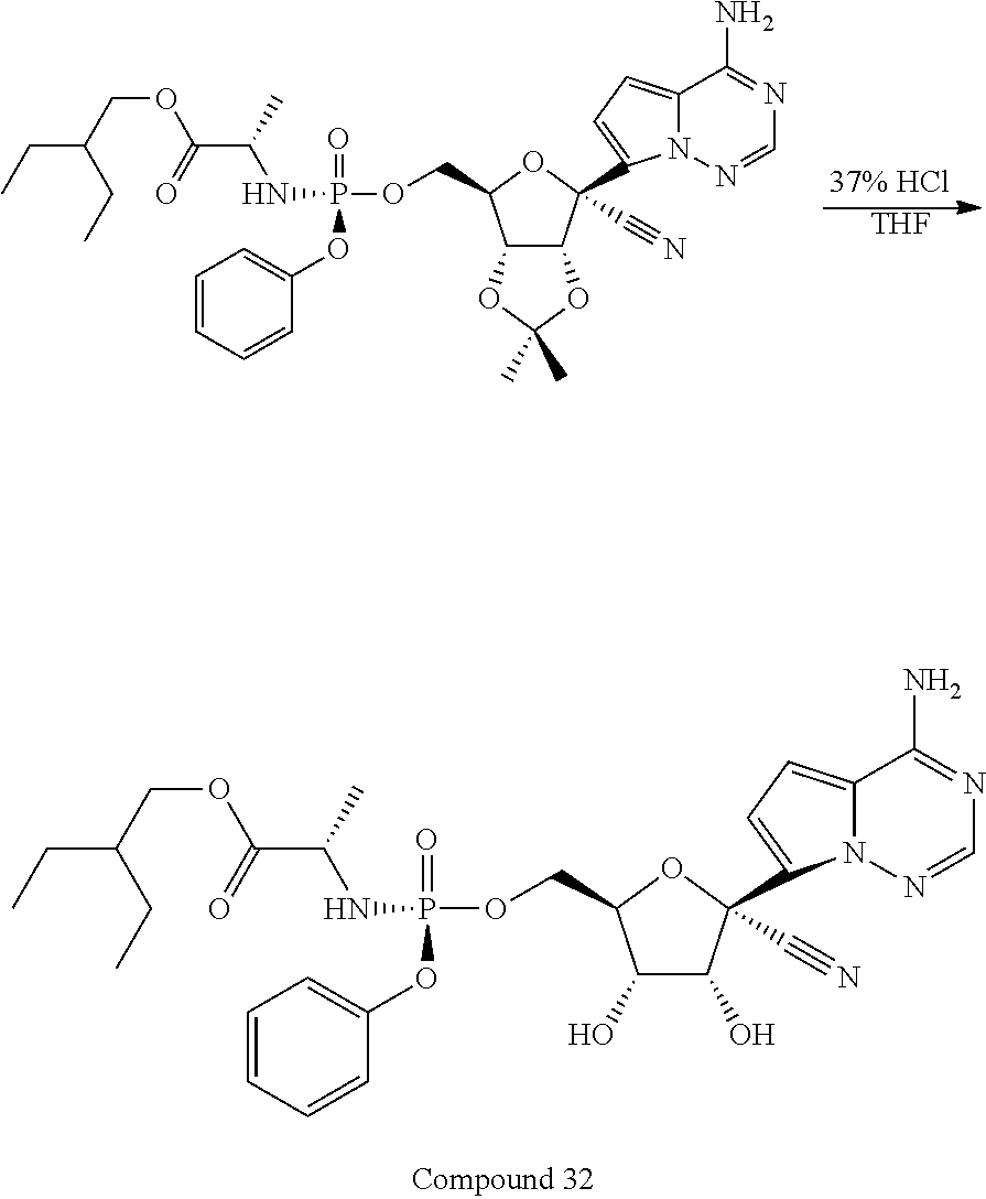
[THF].CCC(COC(=O)C(C)NP(OCC1OC(C#N)(C2=CC=C3N2N=CN=C3N)C2C1OC(C)(C)O2)(=O)OC1=CC=CC=C1)CC.CCC(COC(=O)C(C)NP(OCC1OC(C#N)(C2=CC=C3N2N=CN=C3N)C(O)C1O)(=O)OC1=CC=CC=C1)CC
